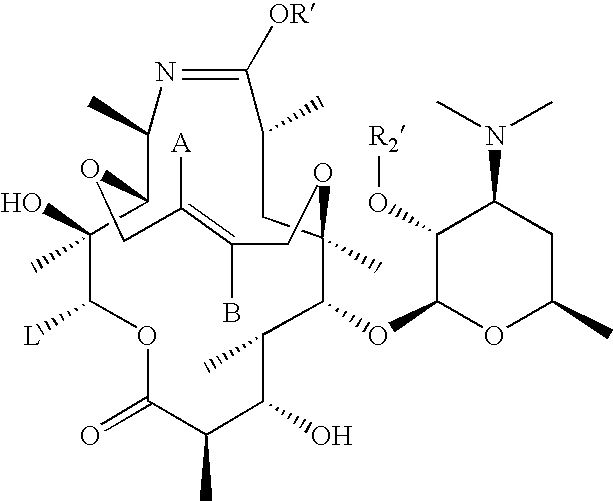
O1C(=O)C(C)C(O)C(C)C(OC2OC(C)CC(N(C)C)C2O[R2])C2(C)CC(C)C([OR])=NC(C)C(C(C)(O)C1[L])OCC([A])=C(B)CO2
